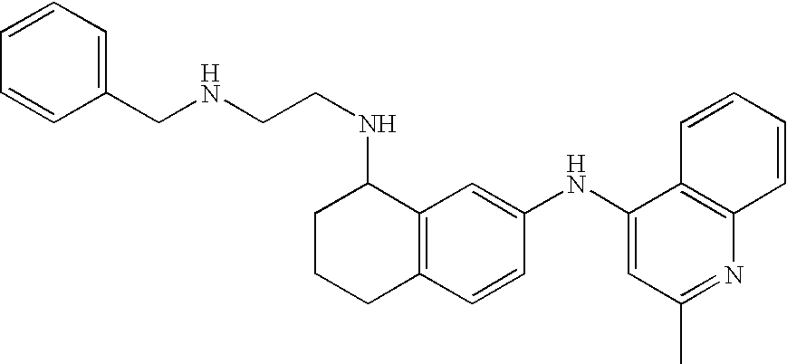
C1(NC2=CC(C)=NC3=C2C=CC=C3)=CC2=C(C=C1)CCCC2NCCNCC1=CC=CC=C1
